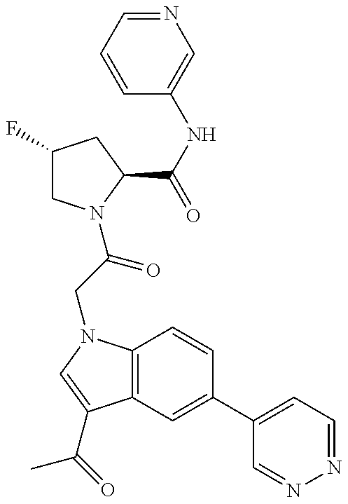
C1(F)CN(C(=O)CN2C3=C(C(C(C)=O)=C2)C=C(C2=CC=NN=C2)C=C3)C(C(=O)NC2=CN=CC=C2)C1
